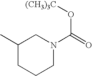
C1(C)CCCN(C(=O)O[(CH3)3C])C1
